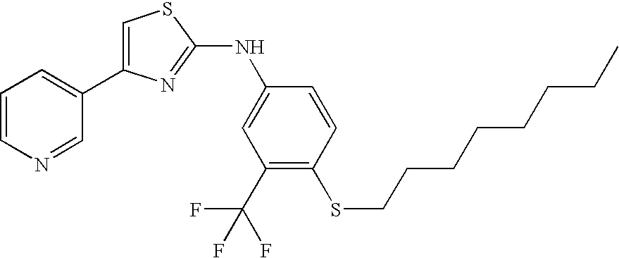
C1=C(C2=CC=CN=C2)N=C(NC2=CC(C(F)(F)F)=C(SCCCCCCCC)C=C2)S1
